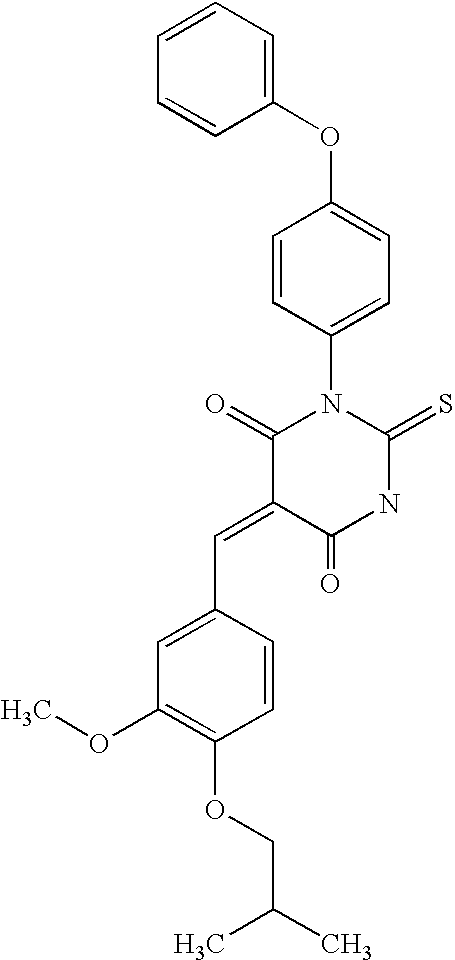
C1(OC2=CC=C(N3C(=O)C(=CC4=CC(OC)=C(OCC(C)C)C=C4)C(=O)NC3=S)C=C2)=CC=CC=C1
